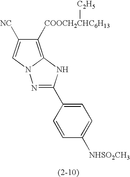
N1=C(C2=CC=C([NHSO2CH3])C=C2)NC2=C([COOCH2CHC6H13][C2H5])C([NC])=CN12
